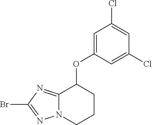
BrC1=NN2C(=N1)C(OC1=CC(Cl)=CC(Cl)=C1)CCC2
